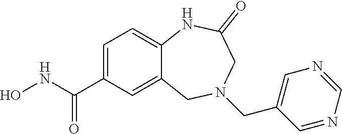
C1=C(C(NO)=O)C=C2C(=C1)NC(=O)CN(CC1=CN=CN=C1)C2
